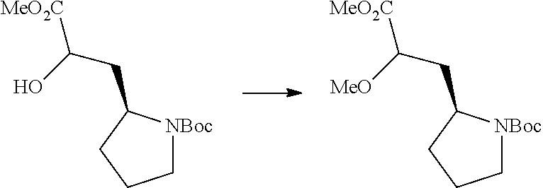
C1[NBoc]C(CC([MeO2C])O)CC1.C1[NBoc]C(CC([MeO2C])[MeO])CC1
